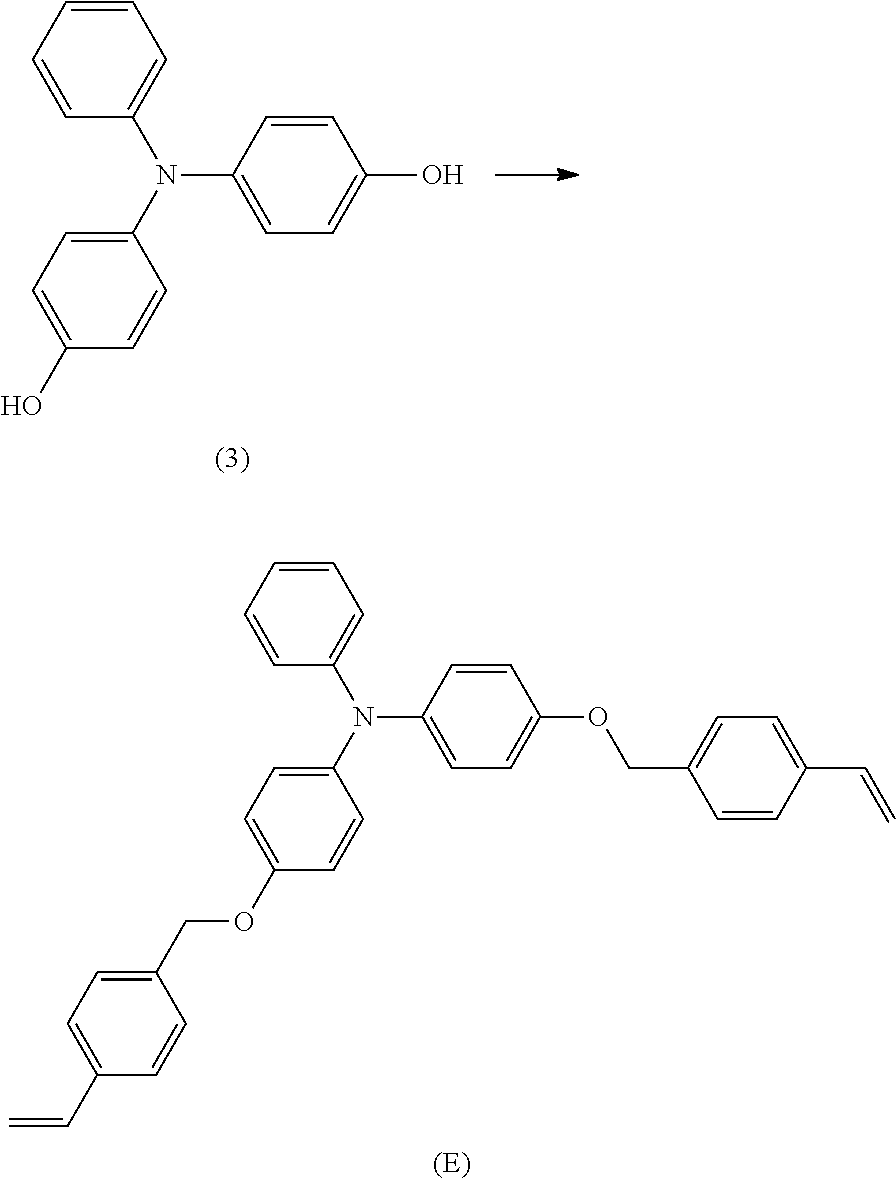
C1=CC=CC(N(C2=CC=C(O)C=C2)C2=CC=C(O)C=C2)=C1.C1=CC=CC(N(C2=CC=C(OCC3=CC=C(C=C)C=C3)C=C2)C2=CC=C(OCC3=CC=C(C=C)C=C3)C=C2)=C1
